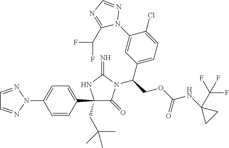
C1(C2=CC=C(N3N=CC=N3)C=C2)(CC(C)(C)C)C(=O)N(C(COC(NC2(C(F)(F)F)CC2)=O)C2=CC=C(Cl)C(N3N=CN=C3C(F)F)=C2)C(=N)N1
